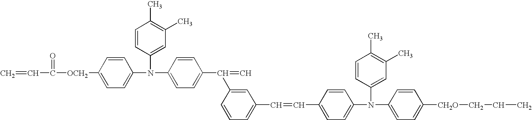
C=CC(=O)[OCH2]C1=CC=C(N(C2=CC(C)=C(C)C=C2)C2=CC=C(C(=C)C3=CC(C=CC4=CC=C(N(C5=CC(C)=C(C)C=C5)C5=CC=C([CH2O]CCC)C=C5)C=C4)=CC=C3)C=C2)C=C1
